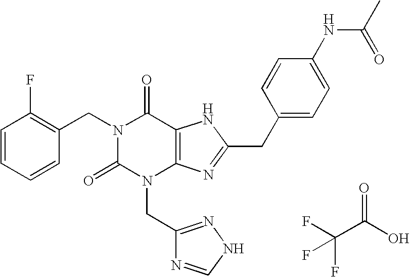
C1=CC=CC(CN2C(=O)N(CC3=NNC=N3)C3=C(C2=O)NC(CC2=CC=C(NC(=O)C)C=C2)=N3)=C1F.C(F)(C(O)=O)(F)F
